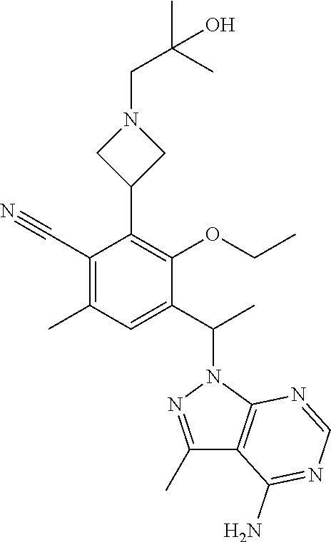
C1(C(C)N2N=C(C)C3=C2N=CN=C3N)=CC(C)=C(C#N)C(C2CN(CC(C)(C)O)C2)=C1OCC
